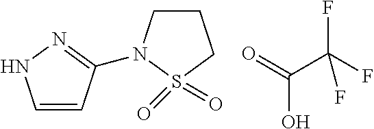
C1=CC(N2CCCS2(=O)=O)=NN1.O=C(C(F)(F)F)O
